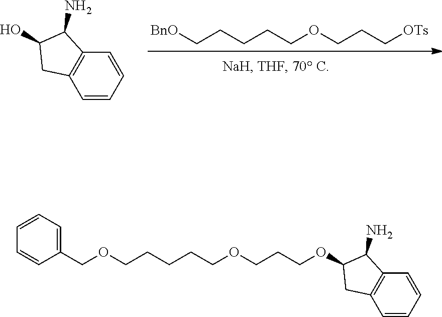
[BnO]CCCCCOCCC[OTs].C12=C(C=CC=C1)CC(O)C2N.C1(COCCCCCOCCCOC2C(N)C3=C(C=CC=C3)C2)=CC=CC=C1
